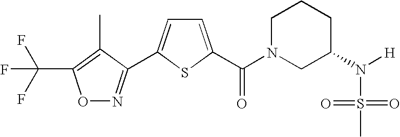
O1N=C(C2=CC=C(C(N3CC(N([H])S(=O)(=O)C)CCC3)=O)S2)C(C)=C1C(F)(F)F
